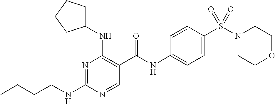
C(NC1=NC(NC2CCCC2)=C(C(NC2=CC=C(S(N3CCOCC3)(=O)=O)C=C2)=O)C=N1)CCC
